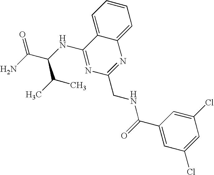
C12=CC=CC=C1N=C(CNC(C1=CC(Cl)=CC(Cl)=C1)=O)N=C2NC(C(N)=O)C(C)C
